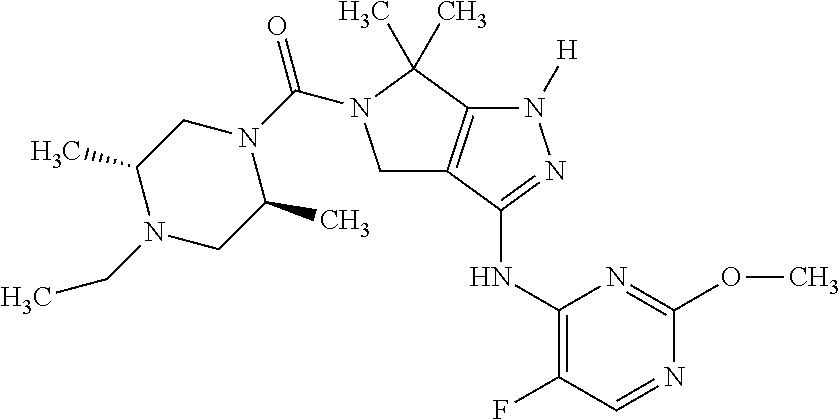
C1(NC2=NN([H])C3=C2CN(C(N2CC(C)N(CC)CC2C)=O)C3(C)C)=C(F)C=NC(OC)=N1
